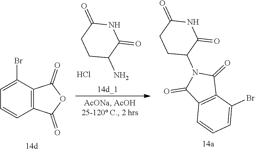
C1CC(N)C(=O)NC1=O.Cl.C1(Br)=CC=CC2=C1C(=O)OC2=O.C1CC(N2C(=O)C3=C(C2=O)C(Br)=CC=C3)C(=O)NC1=O
